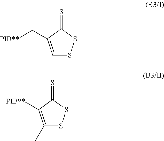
C1=C(C[PIB**])C(=S)SS1.C1(C)=C([PIB**])C(=S)SS1
